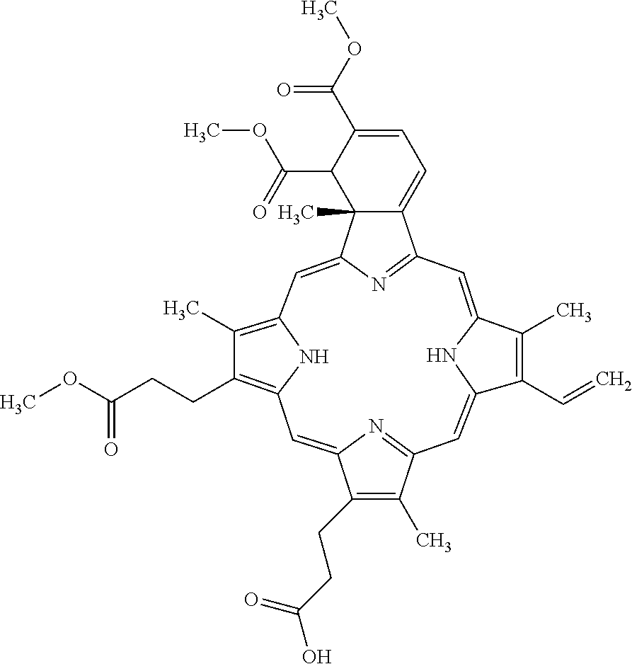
C12=CC3=C(CCC(OC)=O)C(C)=C(C=C4C5(C)C(=CC=C(C(OC)=O)C5C(OC)=O)C(=N4)C=C4C(C)=C(C=C)C(=CC(=N1)C(C)=C2CCC(O)=O)N4)N3
